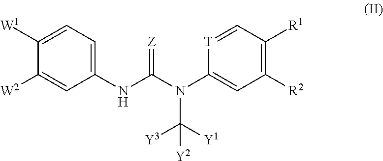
C1(NC(=[Z])N(C2=CC([R2])=C([R1])C=[T]2)C([Y1])([Y3])[Y2])=CC=C([W1])C([W2])=C1
